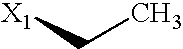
CC[X1]
